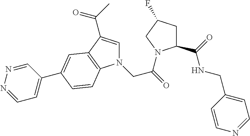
C1C(C(=O)NCC2=CC=NC=C2)N(C(=O)CN2C=C(C(C)=O)C3=C2C=CC(C2=CC=NN=C2)=C3)CC1F
